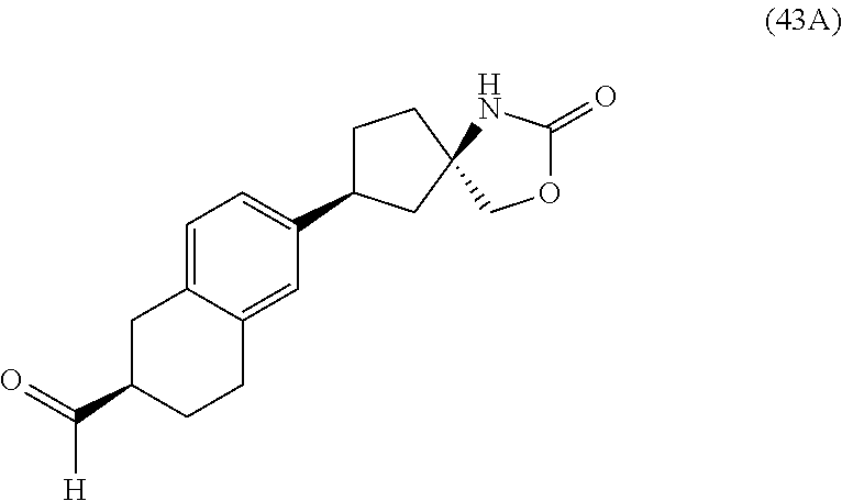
O1C(=O)NC2(C1)CCC(C1=CC=C3C(=C1)CCC(C([H])=O)C3)C2
